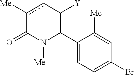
C1(C2=C([Y])cc([Me])C(=O)N2[Me])=CC=C(Br)C=C1[Me]
